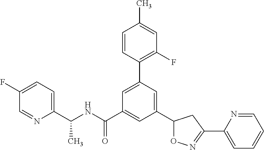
C(NC(C1=CC(C2ON=C(C3=CC=CC=N3)C2)=CC(C2=C(F)C=C(C)C=C2)=C1)=O)(C1=CC=C(F)C=N1)C
